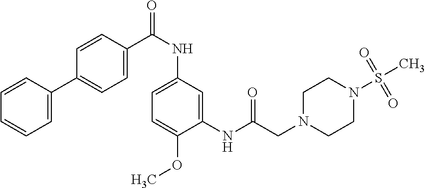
C1=C(C2=CC=C(C(NC3=CC=C(OC)C(NC(CN4CCN(S(C)(=O)=O)CC4)=O)=C3)=O)C=C2)C=CC=C1
